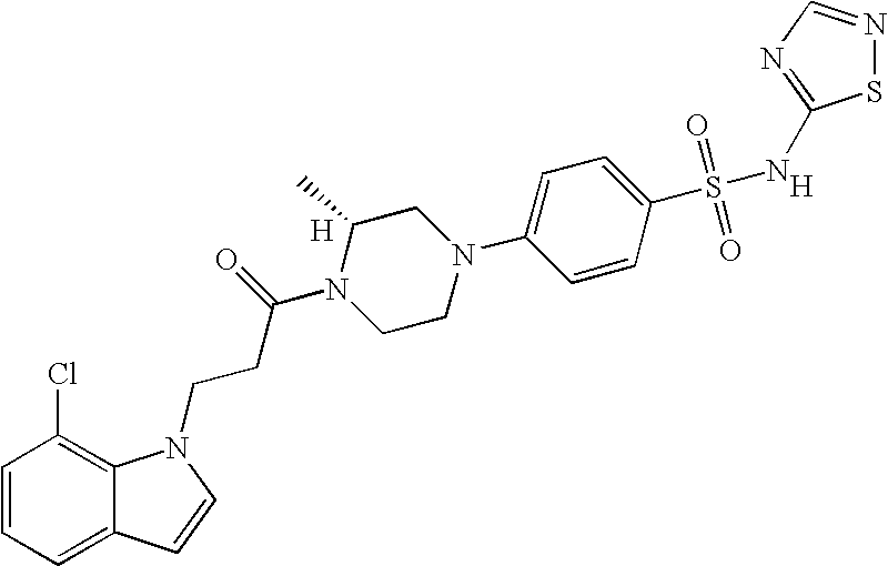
[H].C1=CC=C2C(=C1Cl)N(CCC(N1CCN(C3=CC=C(S(=O)(=O)NC4=NC=NS4)C=C3)CC1C)=O)C=C2.[H]
